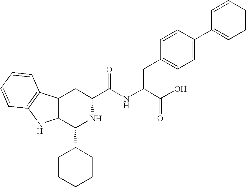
C1(C2CCCCC2)NC(C(=O)NC(CC2=CC=C(C3=CC=CC=C3)C=C2)C(O)=O)CC2=C1NC1=C2C=CC=C1
